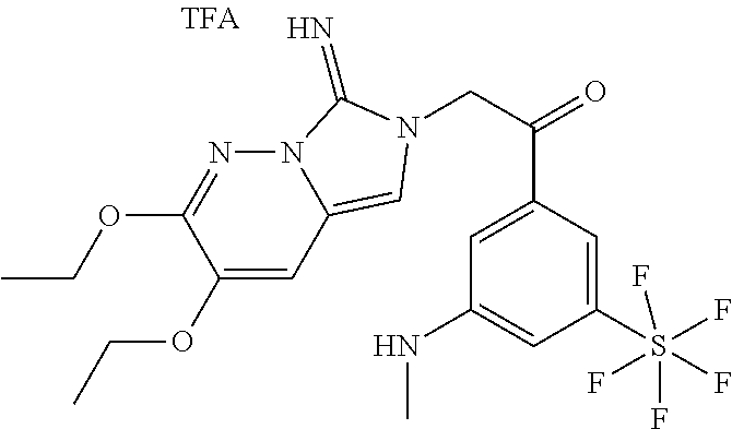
C1(S(F)(F)(F)(F)F)=CC(C(=O)CN2C=C3C=C(OCC)C(OCC)=NN3C2=N)=CC(NC)=C1
